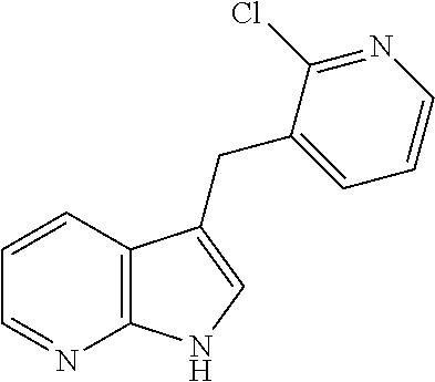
C12=C(C=CC=N1)C(CC1=CC=CN=C1Cl)=CN2
